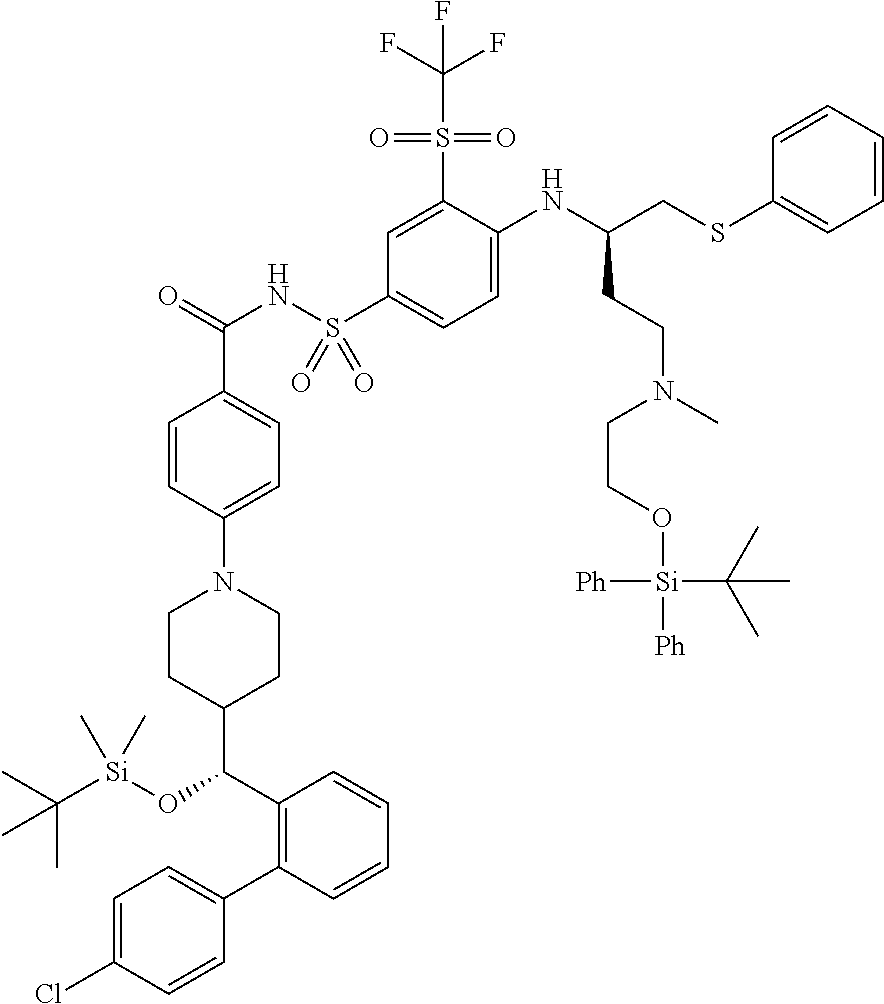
C1=CC=CC(SCC(NC2=CC=C(S(NC(=O)C3=CC=C(N4CCC(C(C5=C(C6=CC=C(Cl)C=C6)C=CC=C5)O[Si](C(C)(C)C)(C)C)CC4)C=C3)(=O)=O)C=C2S(=O)(=O)C(F)(F)F)CCN(CCO[Si]([Ph])(C(C)(C)C)[Ph])C)=C1
